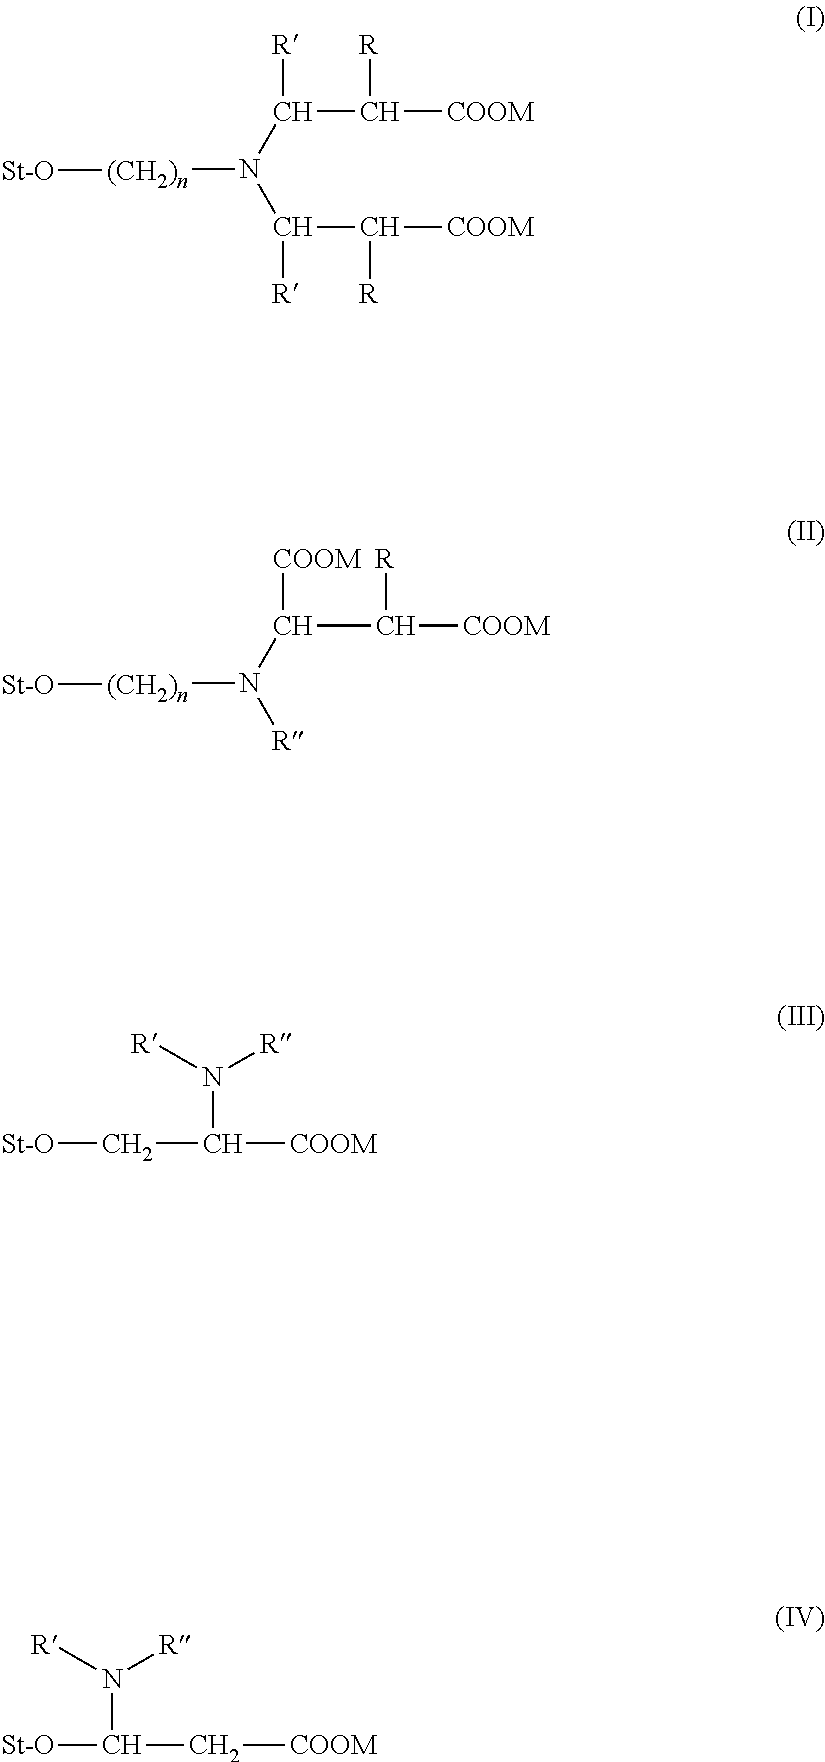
N(C(C([COOM])[R])[R])(C(C([COOM])[R])[R])[(CH2)n][St-O].N(C(C([COOM])[R])[COOM])([R])[(CH2)n][St-O].C([COOM])(C[St-O])N([R])[R].[R]N([R])C(C[COOM])[St-O]
